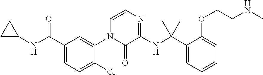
C1=CN=C(NC(C2=CC=CC=C2OCCNC)(C)C)C(=O)N1C1=CC(C(NC2CC2)=O)=CC=C1Cl
